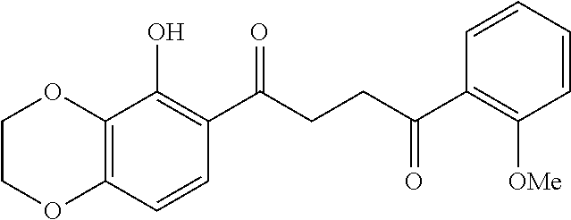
C12=C(C=CC(C(CCC(C3=C([OMe])C=CC=C3)=O)=O)=C1O)OCCO2
